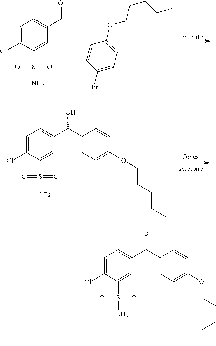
[n-BuLi].[THF].C1=CC(Br)=CC=C1OCCCCC.C1=C(Cl)C(S(=O)(=O)N)=CC(C=O)=C1.C1=C(Cl)C(S(=O)(=O)N)=CC(C(C2=CC=C(OCCCCC)C=C2)O)=C1.C1=C(Cl)C(S(=O)(=O)N)=CC(C(C2=CC=C(OCCCCC)C=C2)=O)=C1
